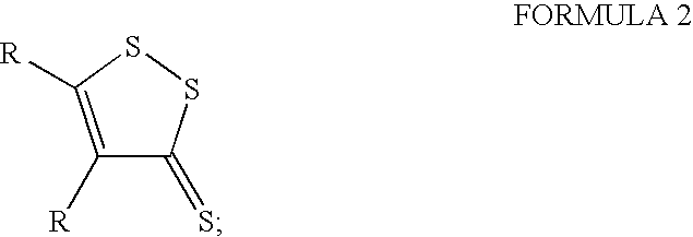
C1([R])=C([R])SSC1=S
